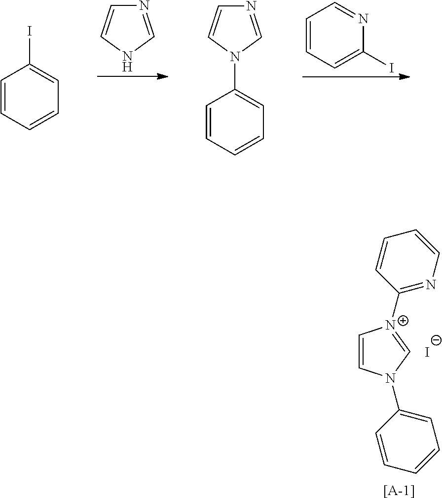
N1C=NC=C1.C1=CC=C(I)N=C1.C1=CC=CC=C1I.C1=CC=CC=C1N1C=NC=C1.C1=CN(C2=CC=CC=C2)C=[N+]1C1=NC=CC=C1.[[A-1]].[I-]
